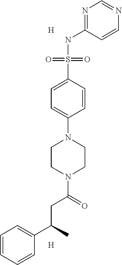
C1=CC=CC(C(C)CC(N2CCN(C3=CC=C(S(NC4=NC=NC=C4)(=O)=O)C=C3)CC2)=O)=C1.[H].[H]
